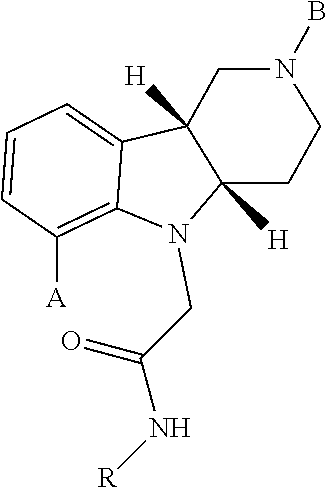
C1=C2C(=C([A])C=C1)N(CC(=O)N[R])C1([H])C2([H])CN(B)CC1
